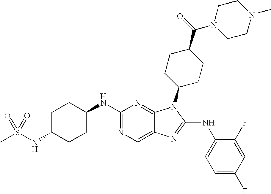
C1(NC2CCC(NS(=O)(C)=O)CC2)=NC=C2C(=N1)N(C1CCC(C(N3CCN(C)CC3)=O)CC1)C(NC1=CC=C(F)C=C1F)=N2
